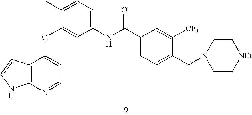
C12=C(N=CC=C1OC1=CC(NC(C3=CC=C(CN4CC[NEt]CC4)C([CF3])=C3)=O)=CC=C1C)NC=C2
